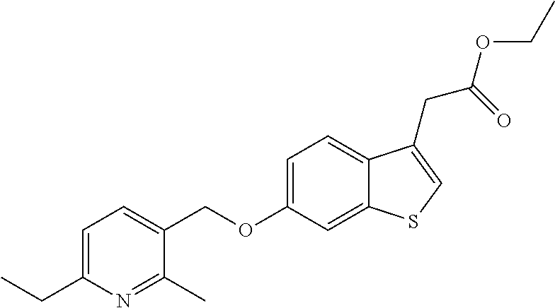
C(OC1=CC=C2C(=C1)SC=C2CC(=O)OCC)C1=CC=C(CC)N=C1C
